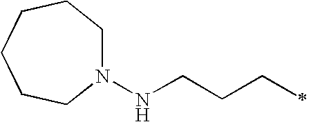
N1(NCCCC)CCCCCC1
